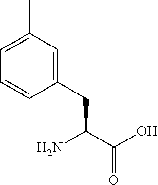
NC(C(O)=O)CC1=CC(C)=CC=C1
